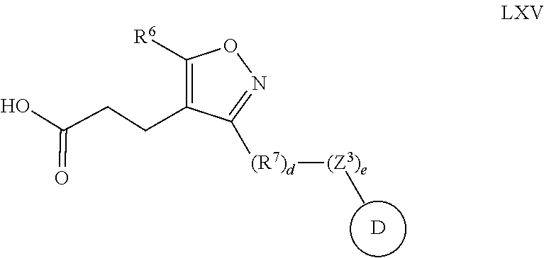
[D].C1([R6])=C(CCC(O)=O)C([(R7)d][(Z3)e]C)=NO1
